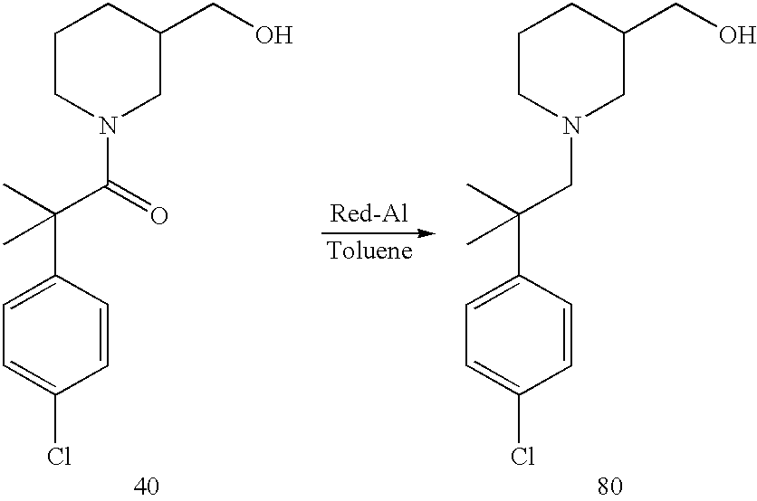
C1CN(C(=O)C(C)(C2=CC=C(Cl)C=C2)C)CC(CO)C1.C1CN(CC(C)(C2=CC=C(Cl)C=C2)C)CC(CO)C1
